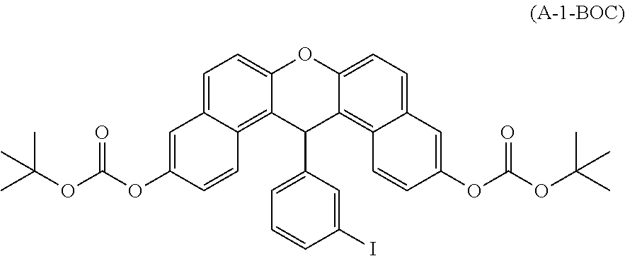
C1=C2C(=C3C(=C1)OC1=CC=C4C(=C1C3C1=CC=CC(I)=C1)C=CC(OC(=O)OC(C)(C)C)=C4)C=CC(OC(=O)OC(C)(C)C)=C2
